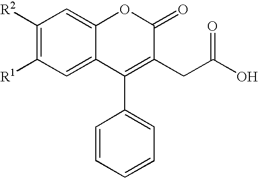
C1([R2])=C([R1])C=C2C(=C1)OC(=O)C(CC(O)=O)=C2C1=CC=CC=C1
